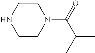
C1CNCCN1C(=O)C(C)C
